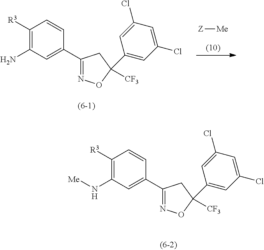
[Z][Me].C1([R3])=C(N)C=C(C2=NOC(C3=CC(Cl)=CC(Cl)=C3)([CF3])C2)C=C1.C1([R3])=C(N[Me])C=C(C2=NOC(C3=CC(Cl)=CC(Cl)=C3)([CF3])C2)C=C1
